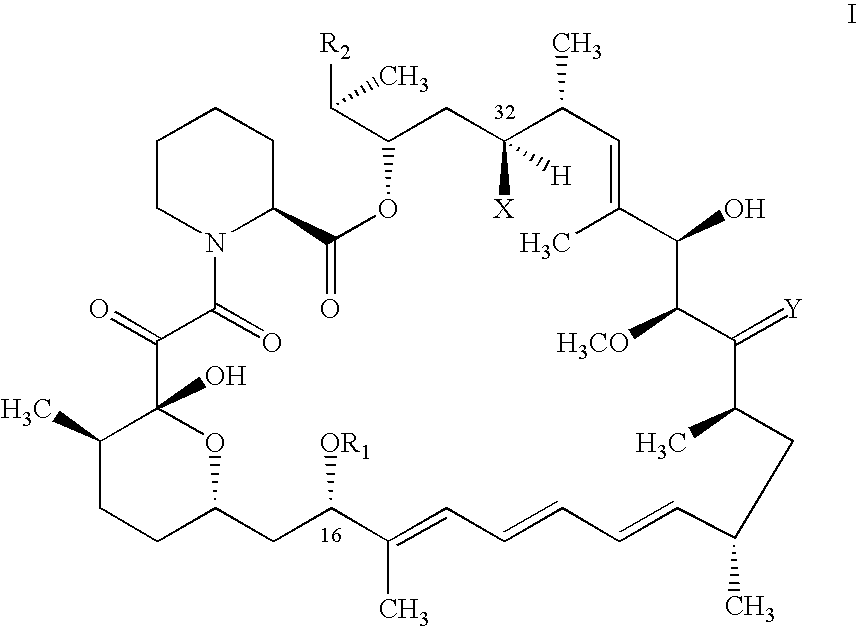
C1(O)C([H3CO])C(=[Y])C(C)CC(C)C=CC=CC=C(C)C([OR1])CC2CCC(C)C(O)(C(=O)C(=O)N3C(C(=O)OC(C([R2])C)CC([X])([H])C(C)C=C1C)CCCC3)O2
